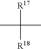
CC([R17])(C)[R18]
